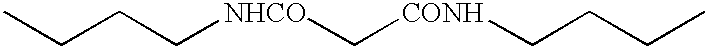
CCCC[NHCO]C[CONH]CCCC
